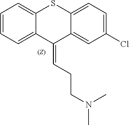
C12=CC=CC=C1SC1=CC=C(Cl)C=C1C2=CCCN(C)C
